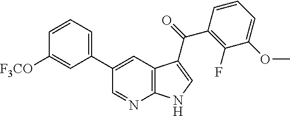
C1(C2=CC3=C(N=C2)NC=C3C(=O)C2=C(F)C(OC)=CC=C2)=CC=CC([F3CO])=C1
